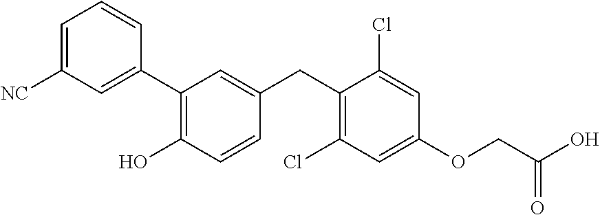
C1=C([NC])C=C(C2=C(O)C=CC(CC3=C(Cl)C=C(OCC(O)=O)C=C3Cl)=C2)C=C1
